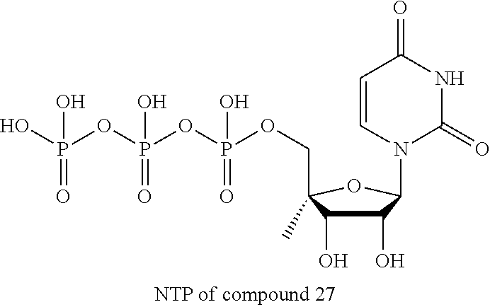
C1(O)C(O)C(COP(OP(OP(O)(O)=O)(O)=O)(O)=O)(C)OC1N1C(=O)NC(=O)C=C1
